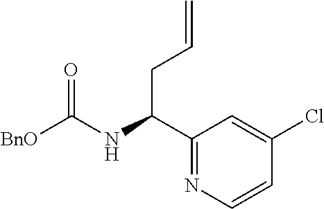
N(C(C1=NC=CC(Cl)=C1)CC=C)C([BnO])=O
